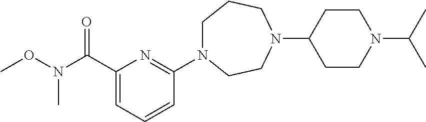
C1N(C2=NC(C(N(OC)C)=O)=CC=C2)CCN(C2CCN(C(C)C)CC2)CC1
